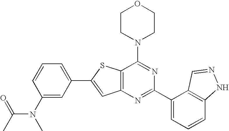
C1CN(C2=NC(C3=CC=CC4=C3C=NN4)=NC3=C2SC(C2=CC=CC(N(C)C(C)=O)=C2)=C3)CCO1
